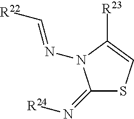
C1(=N[R24])SC=C([R23])N1N=C[R22]
